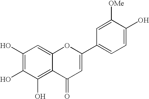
OC1=C(O)C(O)=C2C(=C1)OC(C1=CC=C(O)C([OMe])=C1)=CC2=O
